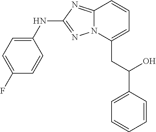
C1=CC=C(CC(C2=CC=CC=C2)O)N2C1=NC(NC1=CC=C(F)C=C1)=N2
